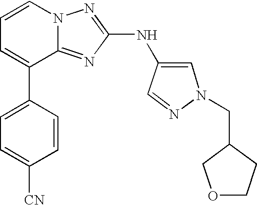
C1=CN2C(=NC(NC3=CN(CC4COCC4)N=C3)=N2)C(C2=CC=C([CN])C=C2)=C1
